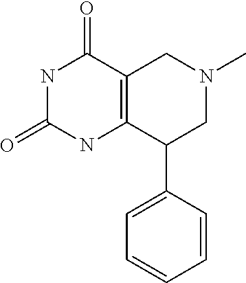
C12=C(CN(C)CC1C1=CC=CC=C1)C(=O)NC(=O)N2
